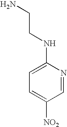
NCCNC1=CC=C([NO2])C=N1
